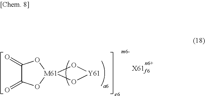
C1(=O)C(=O)O[M61]2(O1)O[Y61]O2
